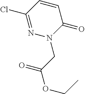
C1=CC(Cl)=NN(CC(OCC)=O)C1=O
